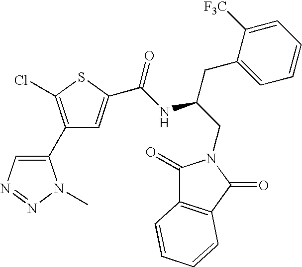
C1(C2=C(Cl)SC(C(=O)NC(CN3C(=O)C4=C(C3=O)C=CC=C4)CC3=CC=CC=C3[F3C])=C2)=CN=NN1C
